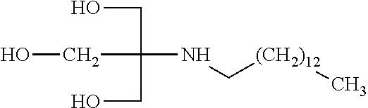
[(CH2)12](C)CNC(CO)(CO)CO
